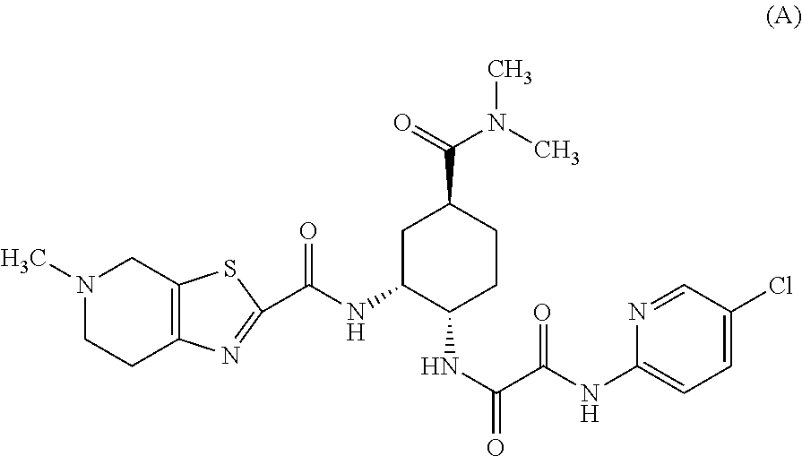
C1=C(Cl)C=NC(NC(C(NC2CCC(C(N(C)C)=O)CC2NC(=O)C2=NC3=C(CN(C)CC3)S2)=O)=O)=C1
